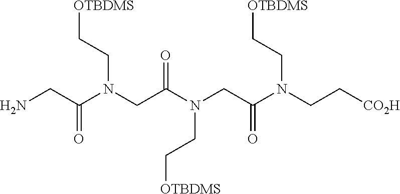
[CO2H]CCN(C(CN(C(CN(CC[OTBDMS])C(CN)=O)=O)CC[OTBDMS])=O)CC[OTBDMS]
